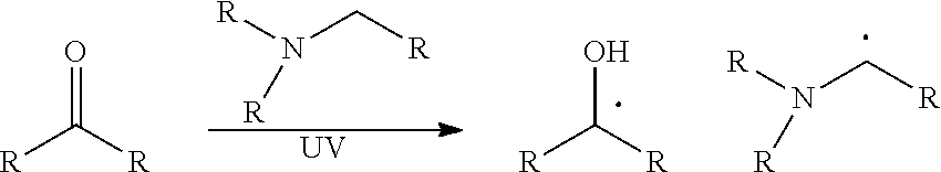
[R]N(C[R])[R].[UV].[R]C([R])=O.[R]C([R])O.[R]N(C[R])[R]
